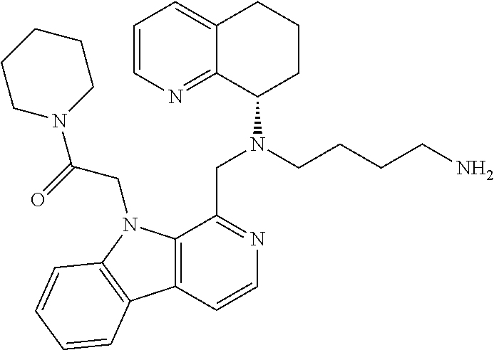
C1=CN=C2C(=C1)CCCC2N(CCCCN)CC1=NC=CC2=C1N(CC(N1CCCCC1)=O)C1=C2C=CC=C1
